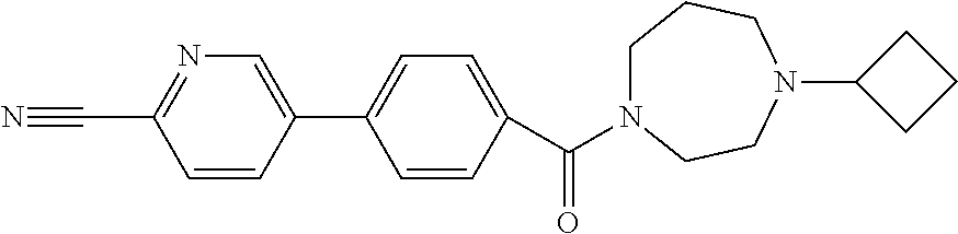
C1=C(C(=O)N2CCCN(C3CCC3)CC2)C=CC(C2=CN=C(C#N)C=C2)=C1
